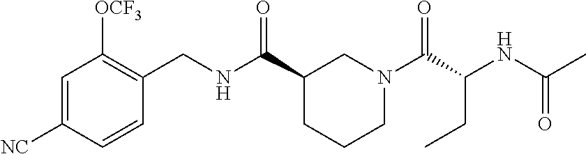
C1=C([NC])C=CC(CNC(C2CCCN(C(C(NC(C)=O)CC)=O)C2)=O)=C1[OCF3]
